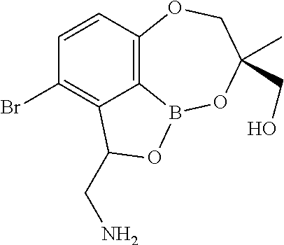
C12=C3C=CC(Br)=C1C(CN)OB2OC(C)(CO)CO3
